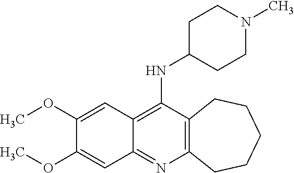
C12=C(C(NC3CCN(C)CC3)=C3C(=N1)C=C(OC)C(OC)=C3)CCCCC2
